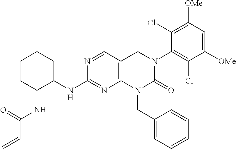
N1=CC2=C(N=C1NC1CCCCC1NC(C=C)=O)N(CC1=CC=CC=C1)C(=O)N(C1=C(Cl)C([OMe])=CC([OMe])=C1Cl)C2
